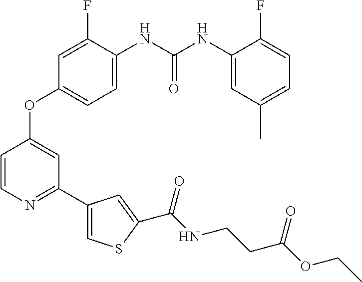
C1=C(NC(NC2=CC(C)=CC=C2F)=O)C(F)=CC(OC2=CC(C3=CSC(C(NCCC(OCC)=O)=O)=C3)=NC=C2)=C1
